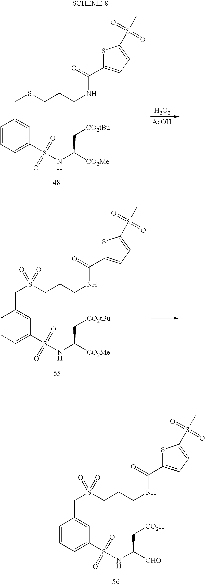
C1=CC=C(S(NC(C[CO2tBu])[CO2Me])(=O)=O)C=C1CS(CCCNC(C1=CC=C(S(C)(=O)=O)S1)=O)(=O)=O.C1=CC=C(S(NC(C[CO2H])[CHO])(=O)=O)C=C1CS(CCCNC(C1=CC=C(S(C)(=O)=O)S1)=O)(=O)=O.C1=CC=C(S(NC(C[CO2tBu])[CO2Me])(=O)=O)C=C1CSCCCNC(C1=CC=C(S(C)(=O)=O)S1)=O.[H2O2].[AcOH]
